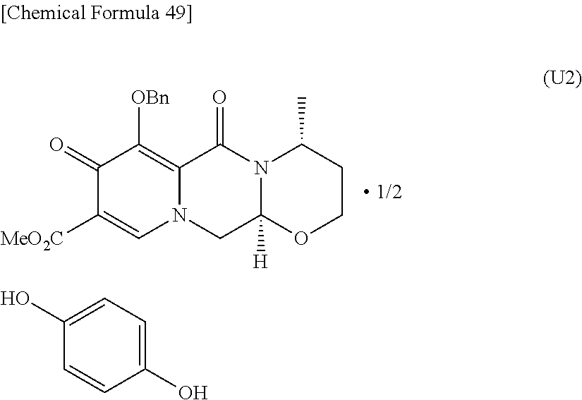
C1(=O)C([MeO2C])=CN2C(=C1[OBn])C(=O)N1C([H])(C2)OCCC1C.C1(O)=CC=C(O)C=C1
